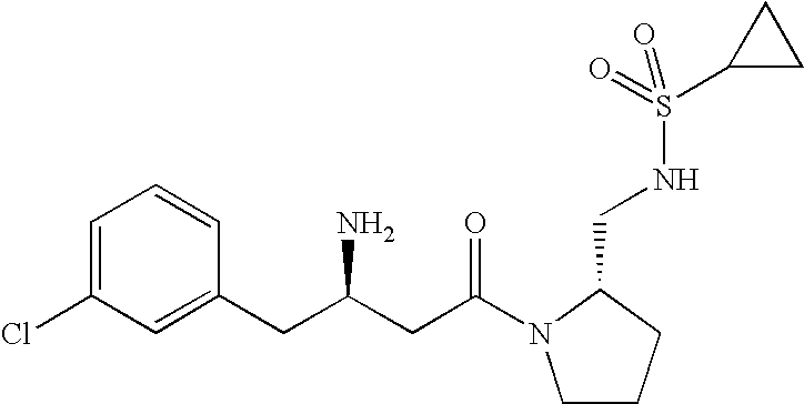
C1=C(Cl)C=C(CC(CC(=O)N2CCCC2CNS(C2CC2)(=O)=O)N)C=C1
